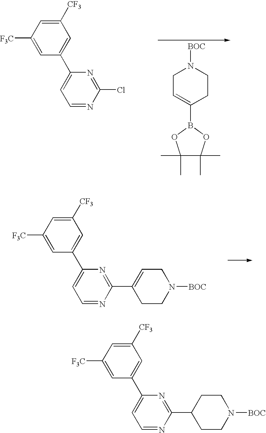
[BOC]N1CC=C(B2OC(C)(C)C(C)(C)O2)CC1.[F3C]C1=CC(C2=CC=NC(Cl)=N2)=CC([CF3])=C1.[F3C]C1=CC(C2=CC=NC(C3=CCN([BOC])CC3)=N2)=CC([CF3])=C1.[F3C]C1=CC(C2=CC=NC(C3CCN([BOC])CC3)=N2)=CC([CF3])=C1
